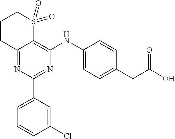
C1CC2=NC(C3=CC=CC(Cl)=C3)=NC(NC3=CC=C(CC(O)=O)C=C3)=C2S(=O)(=O)C1
